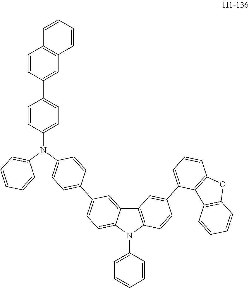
C12=CC=CC=C1N(C1=CC=C(C3=CC4=C(C=C3)C=CC=C4)C=C1)C1=C2C=C(C2=CC=C3C(=C2)C2=C(N3C3=CC=CC=C3)C=CC(C3=CC=CC4=C3C3=C(O4)C=CC=C3)=C2)C=C1
